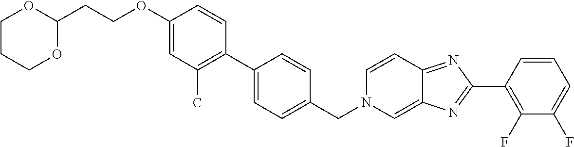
C1(OCCC2OCCCO2)=CC(C)=C(C2=CC=C(CN3C=C4C(=NC(C5=C(F)C(F)=CC=C5)=N4)C=C3)C=C2)C=C1
